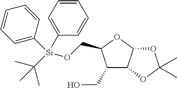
C1(CO)C2C(OC1CO[Si](C(C)(C)C)(C1=CC=CC=C1)C1=CC=CC=C1)OC(C)(C)O2
